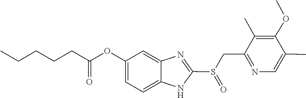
C(C(=O)OC1=CC=C2NC(S(CC3=NC=C(C)C(OC)=C3C)=O)=NC2=C1)CCCC
